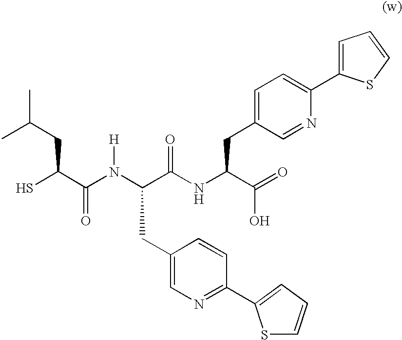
SC(C(N([H])C(C(NC(C(=O)O)CC1=CC=C(C2=CC=CS2)N=C1)=O)CC1=CN=C(C2=CC=CS2)C=C1)=O)CC(C)C
